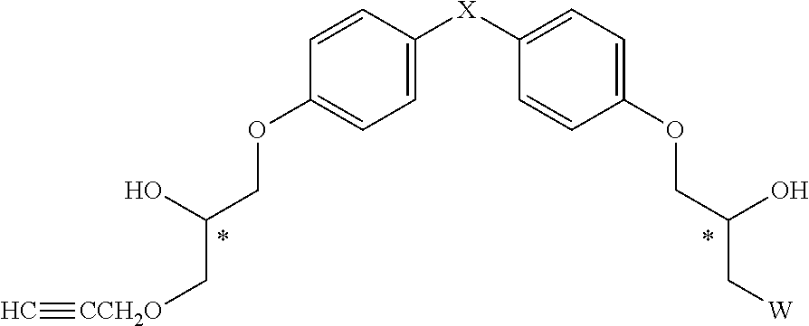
C1=CC([X]C2=CC=C(OCC(O)C[W])C=C2)=CC=C1OCC(O)C[CCH2O]#C
